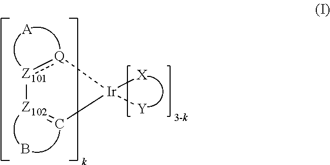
[A].B.[Ir]1([X])([Y])[Q]:[Z101][Z102]=C1
